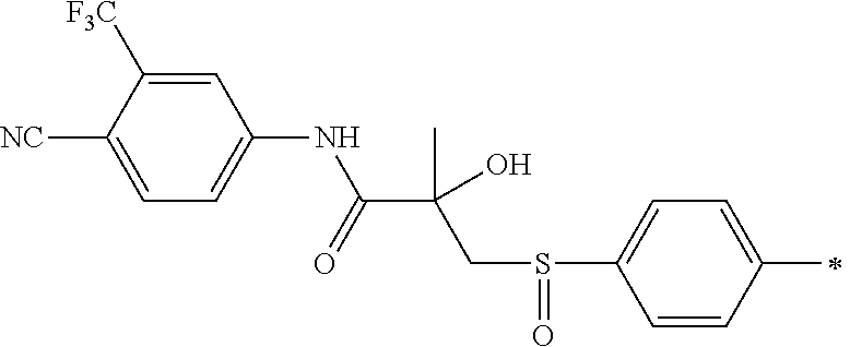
C1=C([F3C])C([NC])=CC=C1NC(C(CS(C1=CC=C(C)C=C1)=O)(C)O)=O
